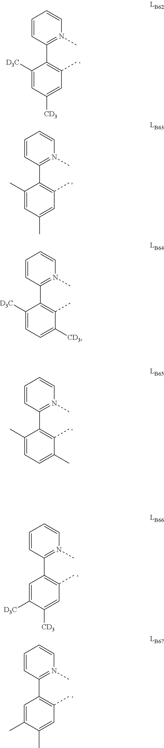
C1=CC(C2=C(C)C=C(C)C=C2C)=N(C)C=C1.C1=CC(C2=C(C)C(C)=CC=C2C)=N(C)C=C1.C1=CC(C2=C(C)C=C(C)C(C)=C2)=N(C)C=C1.C1=CC(C2=C(C)C([CD3])=CC=C2[D3C])=N(C)C=C1.C1=CC(C2=C(C)C=C([CD3])C([D3C])=C2)=N(C)C=C1.C1=CC(C2=C(C)C=C([CD3])C=C2[D3C])=N(C)C=C1
